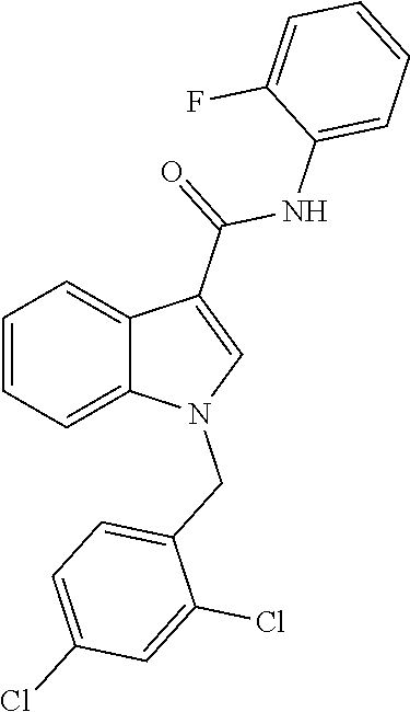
C1=C2C(=CC=C1)N(CC1=CC=C(Cl)C=C1Cl)C=C2C(NC1=CC=CC=C1F)=O
